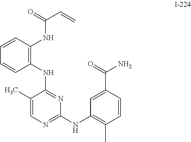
C1(C)=CN=C(NC2=C(C)C=CC(C(=O)N)=C2)N=C1NC1=C(NC(C=C)=O)C=CC=C1
